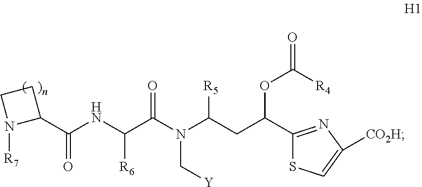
O=C(N(C(CC(C1=NC([CO2H])=CS1)OC(=O)[R4])[R5])C[Y])C(NC(C1CCN1[R7])=O)[R6]
